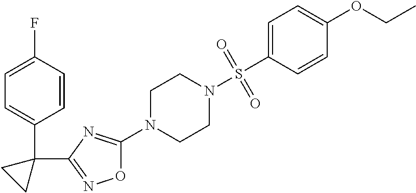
O1C(N2CCN(S(C3=CC=C(OCC)C=C3)(=O)=O)CC2)=NC(C2(C3=CC=C(F)C=C3)CC2)=N1
